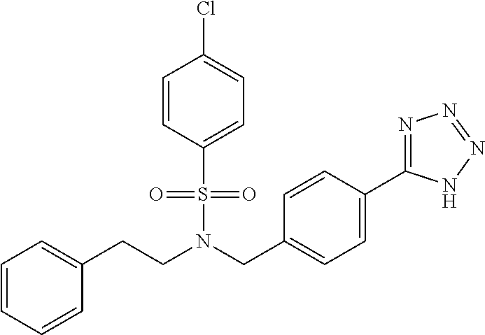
C1=CC=CC(CCN(S(=O)(=O)C2=CC=C(Cl)C=C2)CC2=CC=C(C3=NN=NN3)C=C2)=C1
